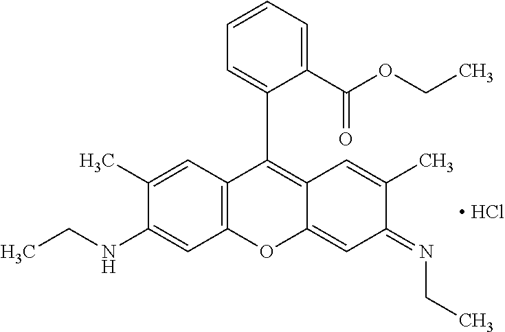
C1(C)=CC2=C(C=C1NCC)OC1=CC(=NCC)C(C)=CC1=C2C1=CC=CC=C1C(OCC)=O.[ HCl]
